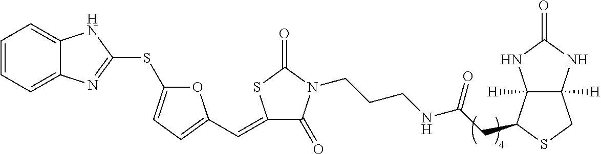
C1=CC=C2C(=C1)NC(SC1=CC=C(C=C3C(=O)N(CCCNC(CC4C5([H])C([H])(CS4)NC(=O)N5)=O)C(=O)S3)O1)=N2
